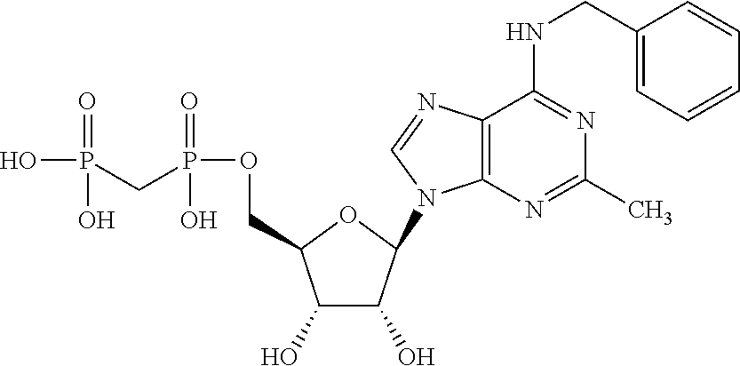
C1(O)C(O)C(N2C3=C(N=C2)C(NCC2=CC=CC=C2)=NC(C)=N3)OC1COP(CP(O)(=O)O)(=O)O
